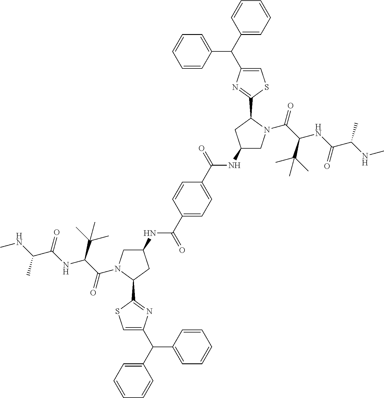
C1(NC(C2=CC=C(C(NC3CN(C(C(C(C)(C)C)NC(C(NC)C)=O)=O)C(C4=NC(C(C5=CC=CC=C5)C5=CC=CC=C5)=CS4)C3)=O)C=C2)=O)CN(C(C(C(C)(C)C)NC(C(NC)C)=O)=O)C(C2=NC(C(C3=CC=CC=C3)C3=CC=CC=C3)=CS2)C1
